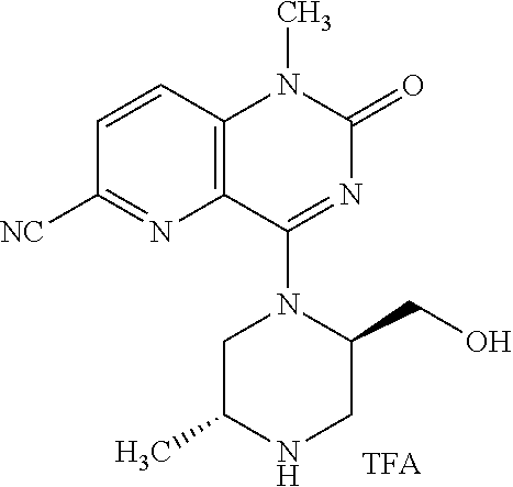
N1C(C)CN(C2=NC(=O)N(C)C3=C2N=C([NC])C=C3)C(CO)C1
